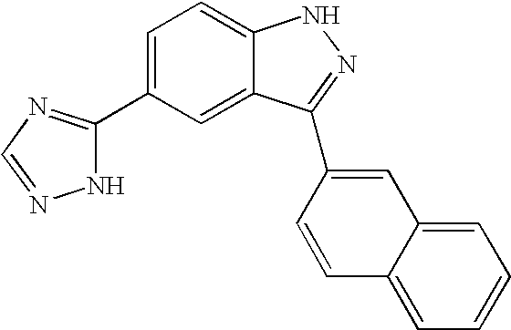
C1(C2=CC=C3C(=C2)C(C2=CC4=CC=CC=C4C=C2)=NN3)=NC=NN1
